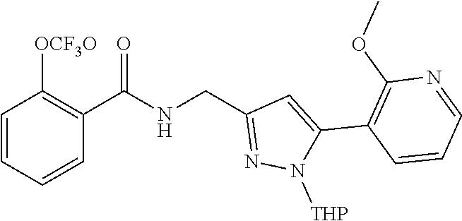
C1=CC=CC(C(NCC2=NN([THP])C(C3=C(OC)N=CC=C3)=C2)=O)=C1[OCF3O]
